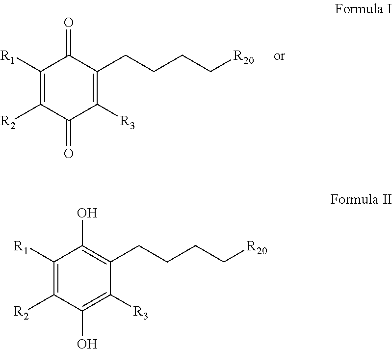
C1([R1])=C([R2])C(=O)C([R3])=C(CCCC[R20])C1=O.C1([R1])=C([R2])C(O)=C([R3])C(CCCC[R20])=C1O
